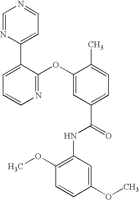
N1=C(OC2=CC(C(=O)NC3=C(OC)C=CC(OC)=C3)=CC=C2C)C(C2=CC=NC=N2)=CC=C1
